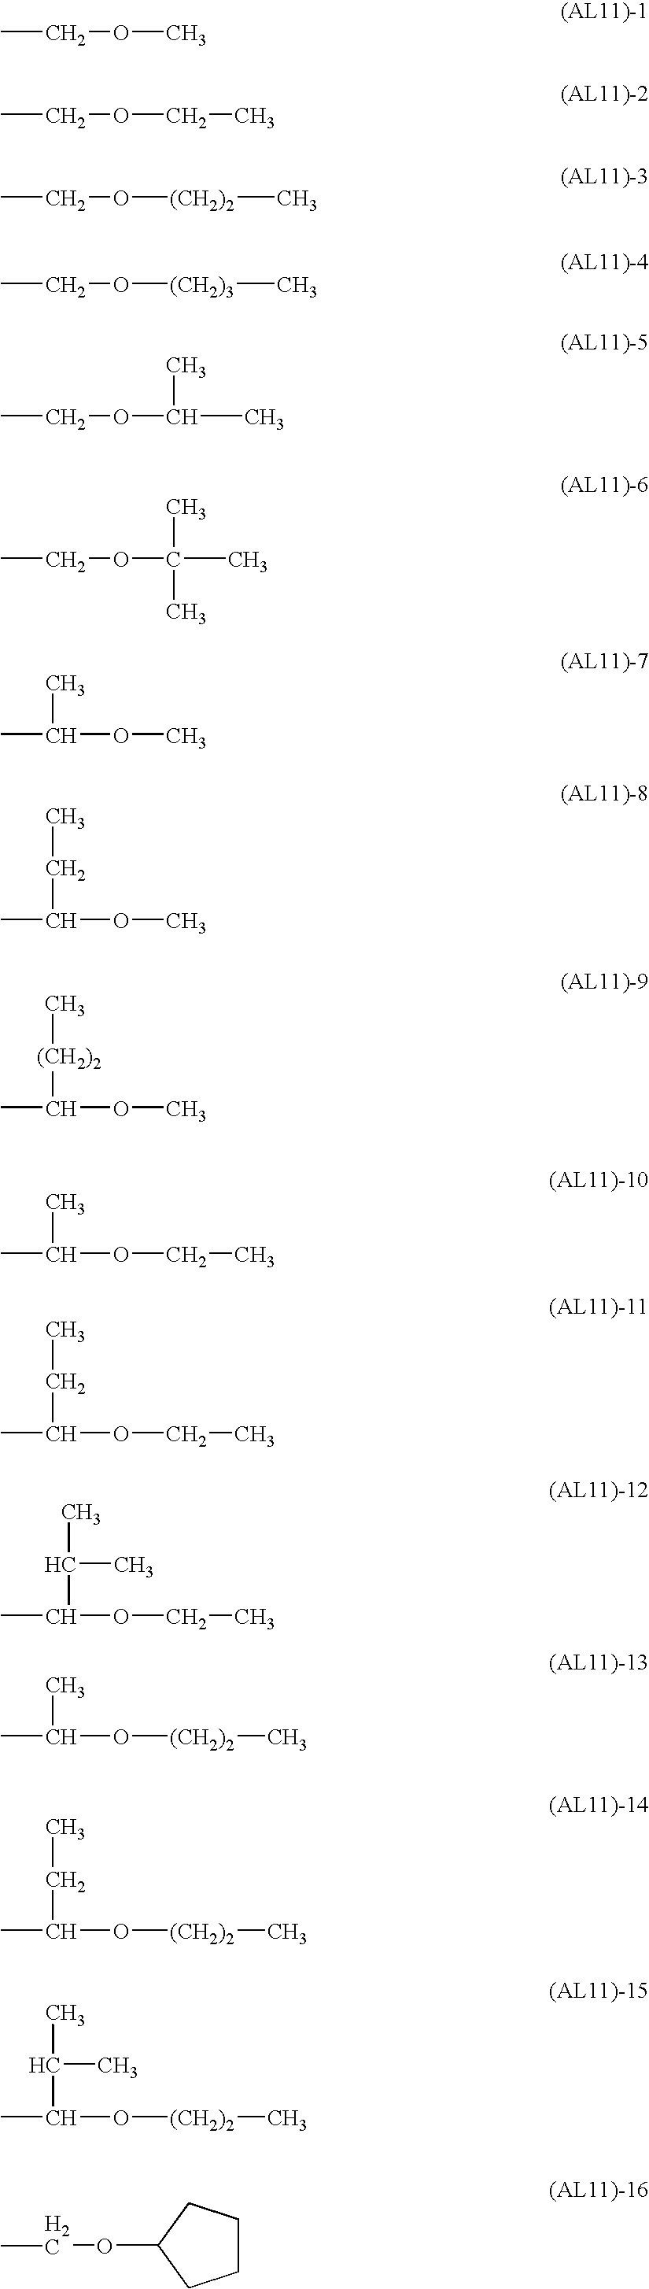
CCOC.CCOCC.CCO[(CH2)2]C.CCO[(CH2)3]C.CCOC(C)C.CCOC(C)(C)C.CC(OC)C.CC(OC)CC.CC(OC)[(CH2)2]C.CC(OCC)C.CC(OCC)CC.CC(OCC)C(C)C.CC(O[(CH2)2]C)C.CC(O[(CH2)2]C)CC.CC(O[(CH2)2]C)C(C)C.C1CCC(OCC)C1
